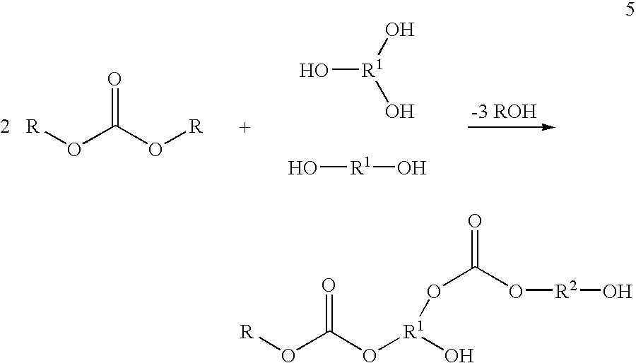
[R]OC(O[R1](O)OC(O[R2]O)=O)=O.[R]OC(O[R])=O.O[R1](O)O.O[R1]O
